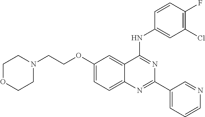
N1(CCOC2=CC=C3C(=C2)C(NC2=CC(Cl)=C(F)C=C2)=NC(C2=CC=CN=C2)=N3)CCOCC1
